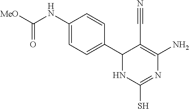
C1(NC([MeO])=O)=CC=C(C2NC(S)=NC(N)=C2C#N)C=C1
